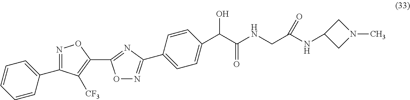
C1=CC=CC(C2=NOC(C3=NC(C4=CC=C(C(C(NCC(NC5CN(C)C5)=O)=O)O)C=C4)=NO3)=C2[CF3])=C1
